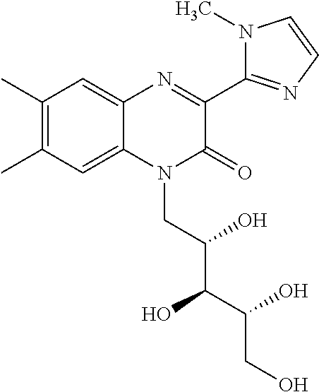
C1(C)=C(C)C=C2C(=C1)N=C(C1=NC=CN1C)C(=O)N2CC(C(C(CO)O)O)O
